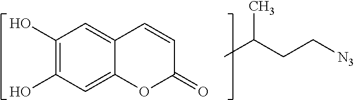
C1=CC2=CC(O)=C(O)C=C2OC1=O.CC(CC[N3])C
